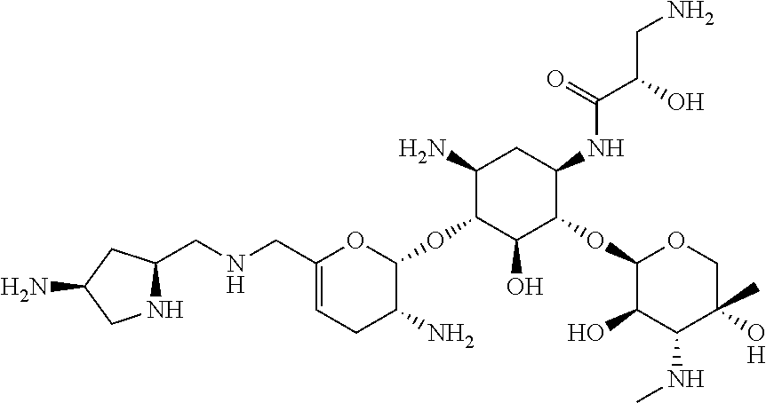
C1(CNCC2NCC(N)C2)=CCC(N)C(OC2C(O)C(OC3C(O)C(NC)C(C)(O)CO3)C(NC(C(O)CN)=O)CC2N)O1
